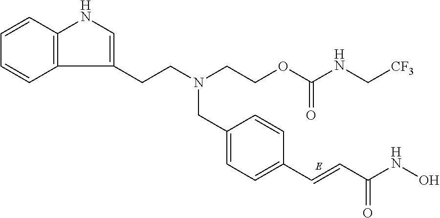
C12=C(C=CC=C1)NC=C2CCN(CCOC(=O)NC[CF3])CC1=CC=C(C=CC(NO)=O)C=C1
